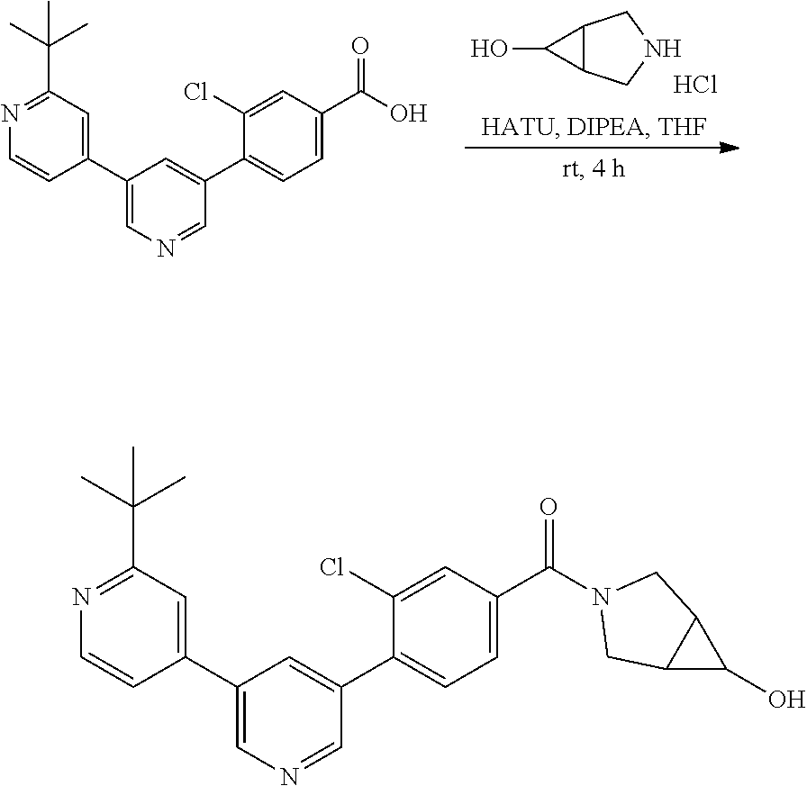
C12C(CNC1)C2O.Cl.N1=C(C(C)(C)C)C=C(C2=CN=CC(C3=CC=C(C(O)=O)C=C3Cl)=C2)C=C1.N1=C(C(C)(C)C)C=C(C2=CN=CC(C3=CC=C(C(N4CC5C(C4)C5O)=O)C=C3Cl)=C2)C=C1
